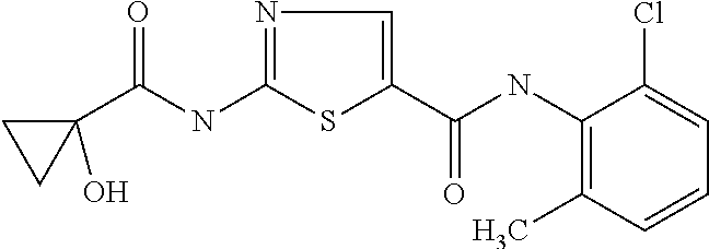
C(NC1=NC=C(C(=O)NC2=C(C)C=CC=C2Cl)S1)(=O)C1(O)CC1
